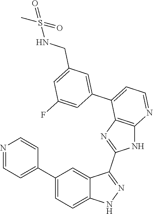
C1(C2=CC=C3C(=C2)C(C2=NC4=C(N2)N=CC=C4C2=CC(CNS(=O)(C)=O)=CC(F)=C2)=NN3)=CC=NC=C1
